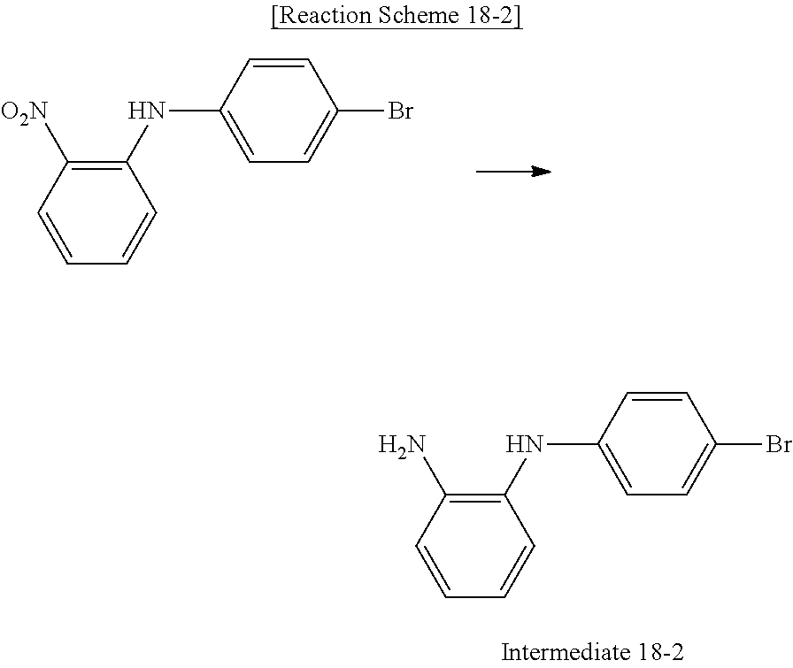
C1(NC2=CC=C(Br)C=C2)=C([O2N])C=CC=C1.C1(NC2=CC=C(Br)C=C2)=C(N)C=CC=C1
